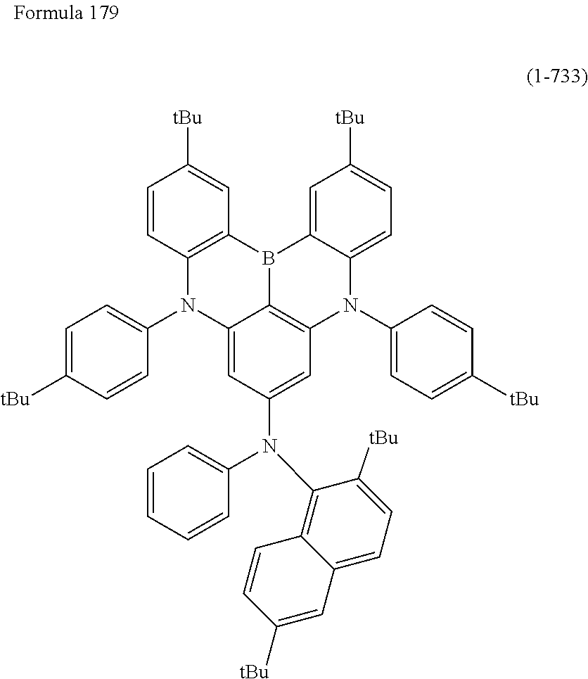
C1=CC2=C(C=C1[tBu])B1C3=CC([tBu])=CC=C3N(C3=CC=C([tBu])C=C3)C3=C1C(=CC(N(C1=CC=CC=C1)C1=C4C(=CC=C1[tBu])C=C([tBu])C=C4)=C3)N2C1=CC=C([tBu])C=C1
